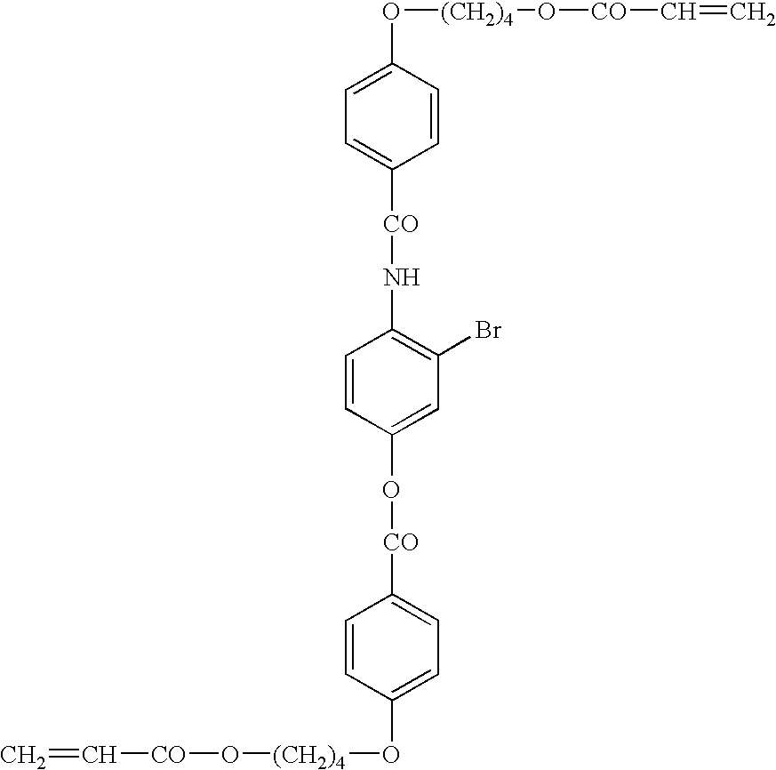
C1=CC(O[CO]C2=CC=C(O[(CH2)4]O[CO]C=C)C=C2)=CC(Br)=C1N[CO]C1=CC=C(O[(CH2)4]O[CO]C=C)C=C1
